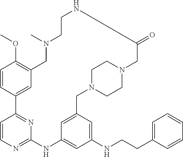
C1=CC2=CC(=C1OC)CN(C)CCNC(=O)CN1CCN(CC3=CC(=CC(NCCC4=CC=CC=C4)=C3)NC3=NC=CC2=N3)CC1
